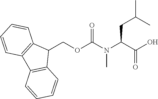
C1(COC(N(C(C(O)=O)CC(C)C)C)=O)C2=C(C3=C1C=CC=C3)C=CC=C2
